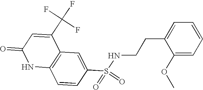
C12=C(C=C(S(=O)(=O)NCCC3=CC=CC=C3OC)C=C1)C(C(F)(F)F)=CC(=O)N2
